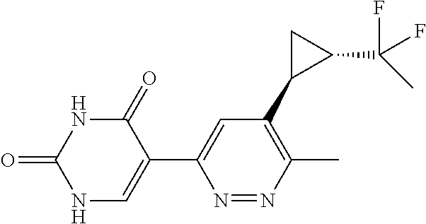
N1C=C(C2=CC(C3C(C(F)(F)C)C3)=C(C)N=N2)C(=O)NC1=O
